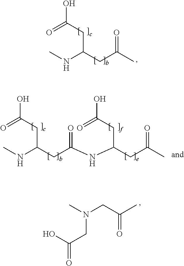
CNC(CC(C)=O)CC(O)=O.CNC(CC(NC(CC(C)=O)CC(O)=O)=O)CC(O)=O.OC(CN(CC(C)=O)C)=O
